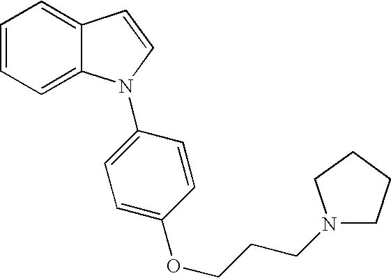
C1=CC=C2C(=C1)C=CN2C1=CC=C(OCCCN2CCCC2)C=C1
